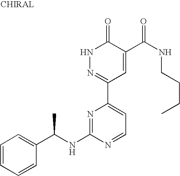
N1N=C(C2=CC=NC(NC(C3=CC=CC=C3)C)=N2)C=C(C(NCCCC)=O)C1=O
